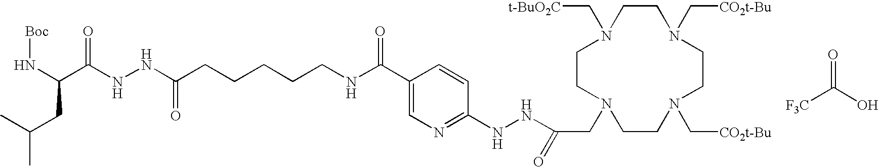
C1=CC(NNC(CN2CCN(C[t-BuO2C])CCN(C[CO2t-Bu])CCN(C[CO2t-Bu])CC2)=O)=NC=C1C(NCCCCCC(NNC(C(N[Boc])CC(C)C)=O)=O)=O.[F3C]C(O)=O
